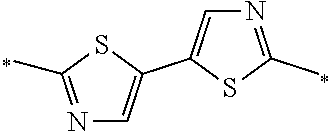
C1(C2=CN=C(C)S2)=CN=C(C)S1
